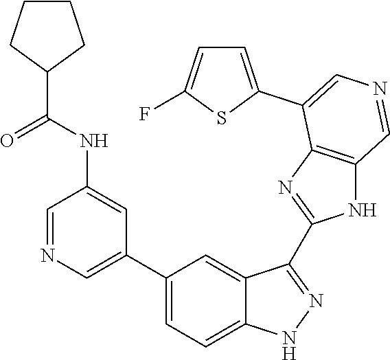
C1(C2=CN=CC(NC(C3CCCC3)=O)=C2)=CC=C2C(=C1)C(C1=NC3=C(N1)C=NC=C3C1=CC=C(F)S1)=NN2
